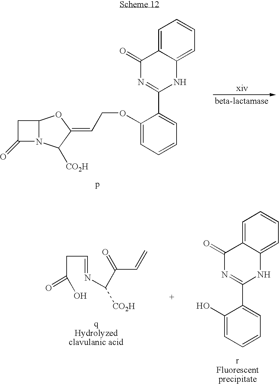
C12N(C([CO2H])C(=CCOC3=CC=CC=C3C3=NC(=O)C4=CC=CC=C4N3)O1)C(=O)C2.C(C(=O)O)C=NC([CO2H])C(=O)C=C.C1=C2C(=CC=C1)NC(C1=CC=CC=C1O)=NC2=O
